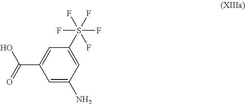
C1(N)=CC(C(=O)O)=CC(S(F)(F)(F)(F)F)=C1
